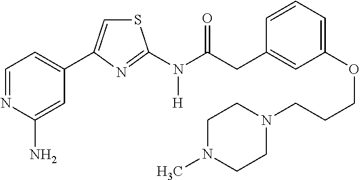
C1=NC(N)=CC(C2=CSC(N(C(CC3=CC(OCCCN4CCN(C)CC4)=CC=C3)=O)[H])=N2)=C1
